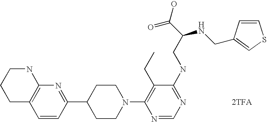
[2TFA].C1=CC(C2CCN(C3=C(CC)C(NCC(C(O)=O)NCC4=CSC=C4)=NC=N3)CC2)=NC2=C1CCCN2
